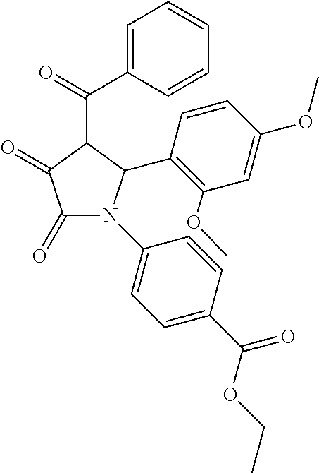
C1(C(=O)C2=CC=CC=C2)C(=O)C(=O)N(C2=CC=C(C(OCC)=O)C=C2)C1C1=C(OC)C=C(OC)C=C1
